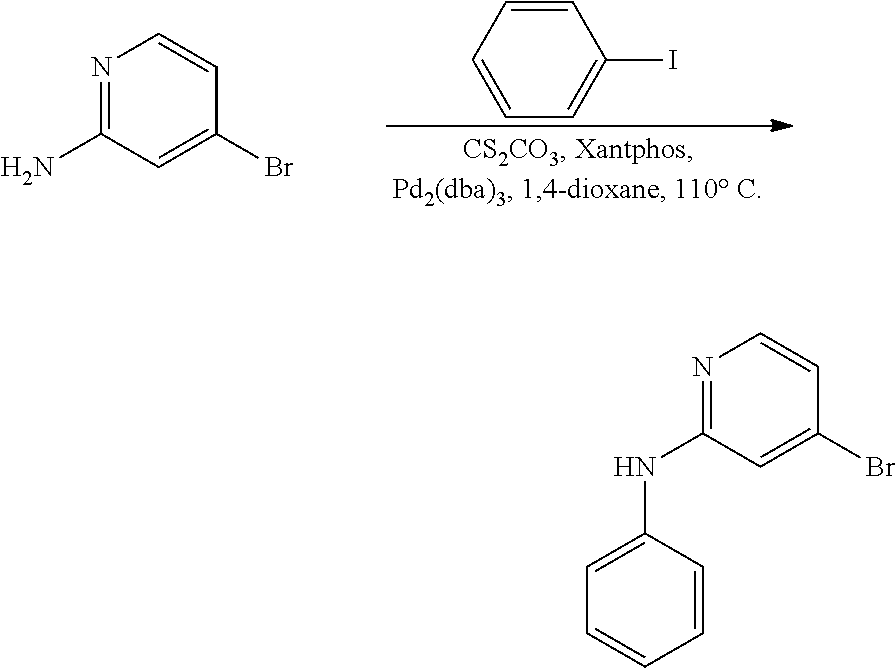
N1=C(N)C=C(Br)C=C1.C1=CC=CC=C1I.N1=C(NC2=CC=CC=C2)C=C(Br)C=C1
